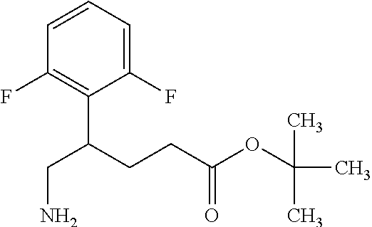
C1(F)=CC=CC(F)=C1C(CCC(OC(C)(C)C)=O)CN
